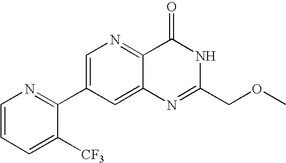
C12=CC(C3=NC=CC=C3[CF3])=CN=C1C(=O)NC(COC)=N2
